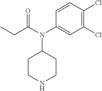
C1=CC(N(C(CC)=O)C2CCNCC2)=CC(Cl)=C1Cl
